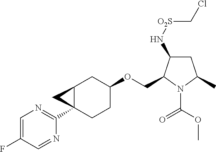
C1=C(F)C=NC(C23CCC(OCC4C(N[O2S]CCl)CC(C)N4C(OC)=O)CC2C3)=N1
